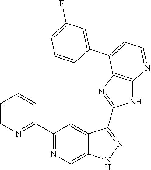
C1(C2=NC=C3C(=C2)C(C2=NC4=C(N2)N=CC=C4C2=CC(F)=CC=C2)=NN3)=NC=CC=C1
